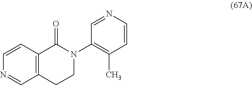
C12=C(C(=O)N(C3=C(C)C=CN=C3)CC1)C=CN=C2
